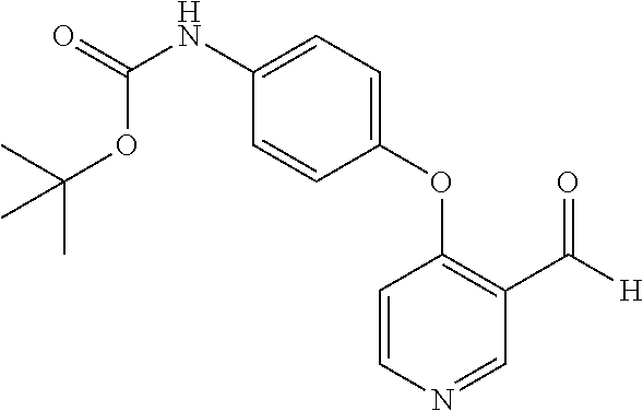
C1=C(NC(=O)OC(C)(C)C)C=CC(OC2=C(C([H])=O)C=NC=C2)=C1
